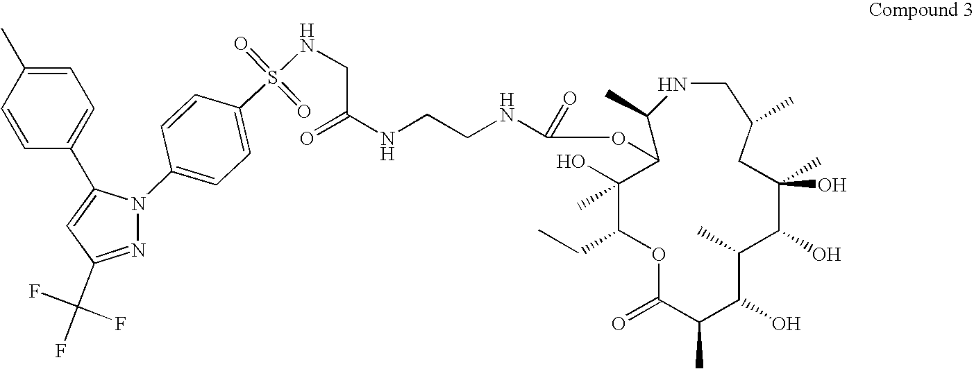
N1CC(C)CC(O)(C)C(O)C(C)C(O)C(C)C(=O)OC(CC)C(O)(C)C(OC(NCCNC(=O)CNS(C2=CC=C(N3N=C(C(F)(F)F)C=C3C3=CC=C(C)C=C3)C=C2)(=O)=O)=O)C1C
